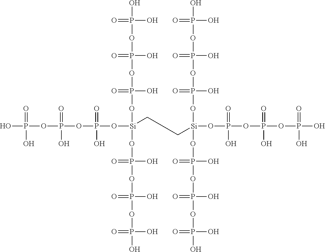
OP(O)(=O)OP(O)(=O)OP(O)(=O)O[Si](OP(=O)(O)OP(OP(O)(O)=O)(O)=O)(OP(=O)(O)OP(OP(O)(=O)O)(=O)O)CCC[Si](OP(OP(OP(O)(O)=O)(O)=O)(O)=O)(OP(=O)(O)OP(OP(O)(O)=O)(O)=O)OP(OP(OP(O)(=O)O)(=O)O)(=O)O
